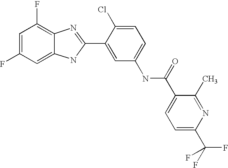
C1=C(F)C=C2C(=C1F)N=C(C1=CC(NC(=O)C3=CC=C(C(F)(F)F)N=C3C)=CC=C1Cl)N2
